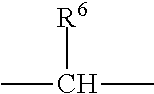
CC([R6])C
